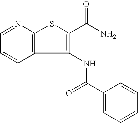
C1=CC=NC2=C1C(NC(C1=CC=CC=C1)=O)=C(C(N)=O)S2
